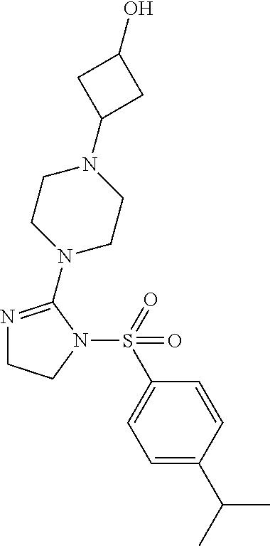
N1=C(N2CCN(C3CC(O)C3)CC2)N(S(=O)(C2=CC=C(C(C)C)C=C2)=O)CC1
